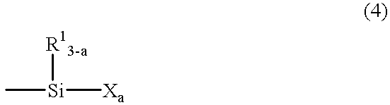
[R13-a][Si](C)[Xa]
